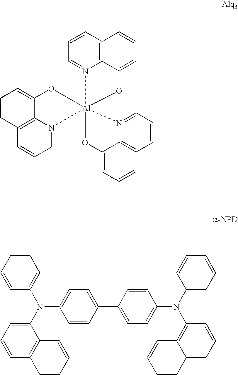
C1=CC2=C3C(=C1)O[Al]14(N3=CC=C2)(N2=CC=CC3=C2C(=CC=C3)O1)OC1=CC=CC2=C1N4=CC=C2.C1=CC=CC(N(C2=CC=CC3=C2C=CC=C3)C2=CC=C(C3=CC=C(N(C4=CC=CC=C4)C4=C5C(=CC=C4)C=CC=C5)C=C3)C=C2)=C1
